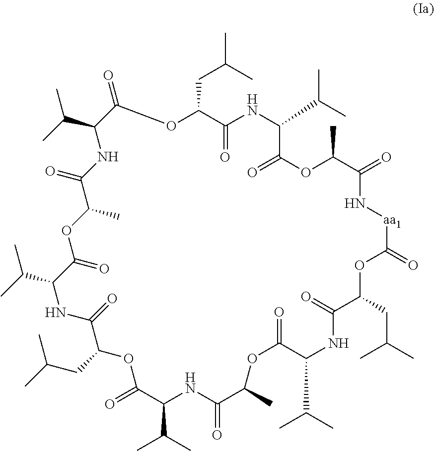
O=C1C(C(C)C)NC(=O)C(C)OC(=O)C(C(C)C)NC(=O)C(CC(C)C)OC(=O)C(C(C)C)NC(=O)C(C)OC(=O)C(C(C)C)NC(=O)C(CC(C)C)OC(=O)[aa1]NC(=O)C(C)OC(=O)C(C(C)C)NC(=O)C(CC(C)C)O1
